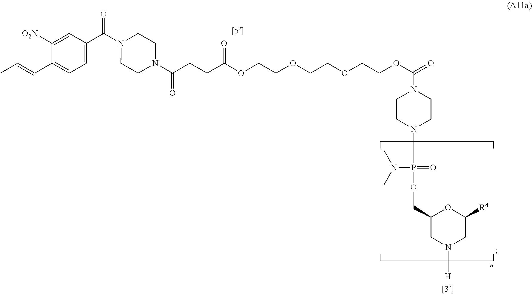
C1=C(C(N2CCN(C(CCC(OCCOCCOCCOC(=O)N3CCN(P(OCC4CN([H])CC([R4])O4)(=O)N(C)C)CC3)=O)=O)CC2)=O)C=C([O2N])C(C=CC)=C1
